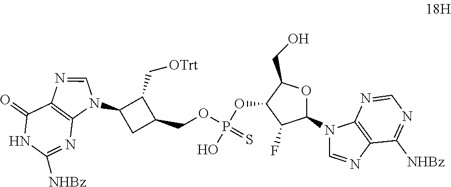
C1(N2C=NC3=C2N=CN=C3[NHBz])OC(CO)C(OP(O)(OCC2C(C[OTrt])C(N3C=NC4=C3N=C([NHBz])NC4=O)C2)=S)C1F
